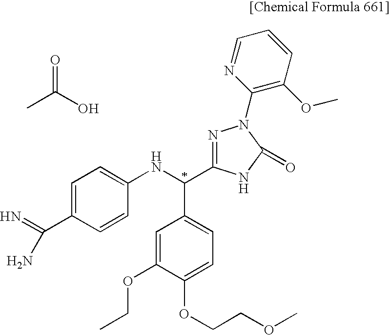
C1=C(C(=N)N)C=CC(NC(C2=CC=C(OCCOC)C(OCC)=C2)C2=NN(C3=C(OC)C=CC=N3)C(=O)N2)=C1.O=C(O)C
